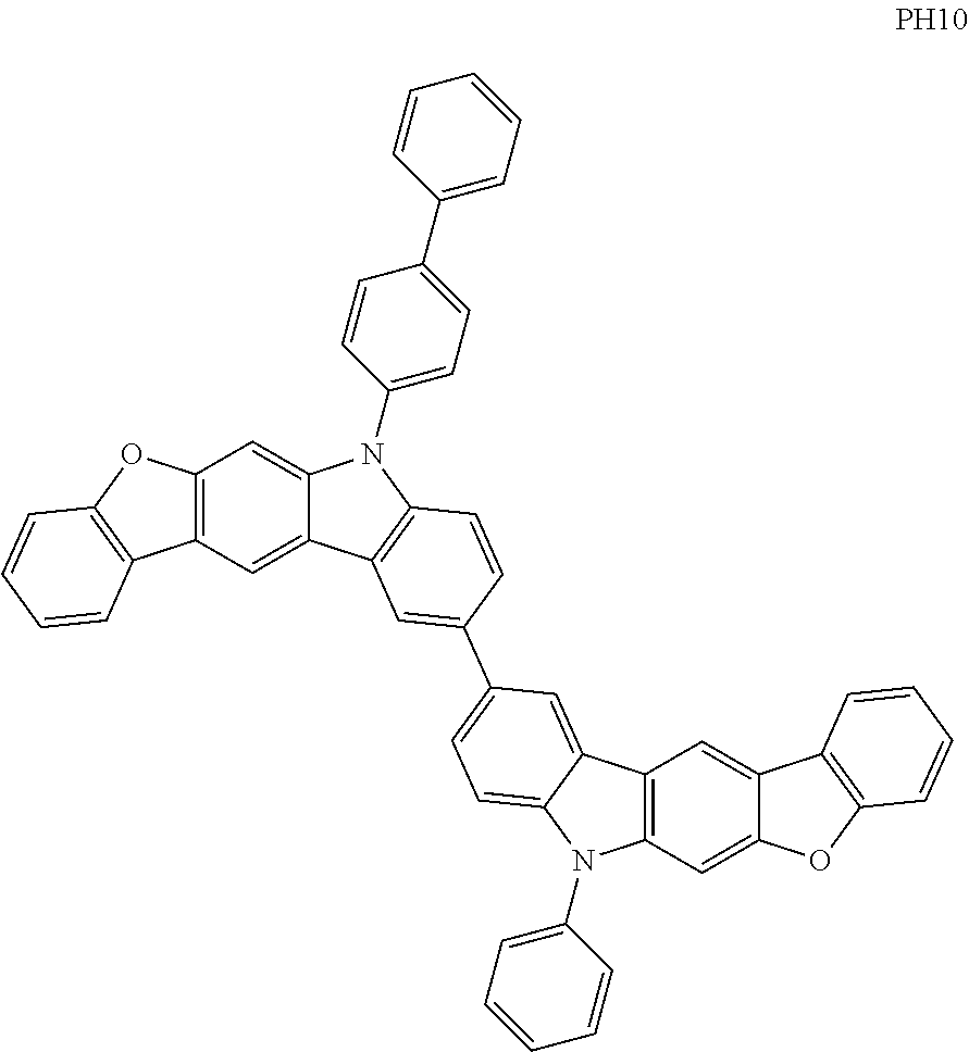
C12=C(C=C3C(=C1)N(C1=CC=C(C4=CC=CC=C4)C=C1)C1=C3C=C(C3=CC=C4C(=C3)C3=C(N4C4=CC=CC=C4)C=C4C(=C3)C3=C(O4)C=CC=C3)C=C1)C1=C(O2)C=CC=C1
